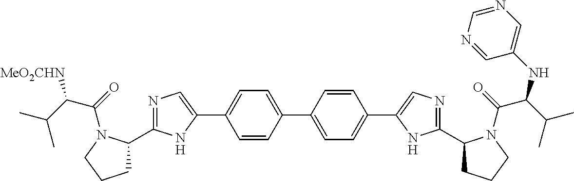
C1=CC(C2=CC=C(C3=CN=C(C4CCCN4C(C(NC4=CN=CN=C4)C(C)C)=O)N3)C=C2)=CC=C1C1=CN=C(C2CCCN2C(C(C(C)C)[MeO2CHN])=O)N1
